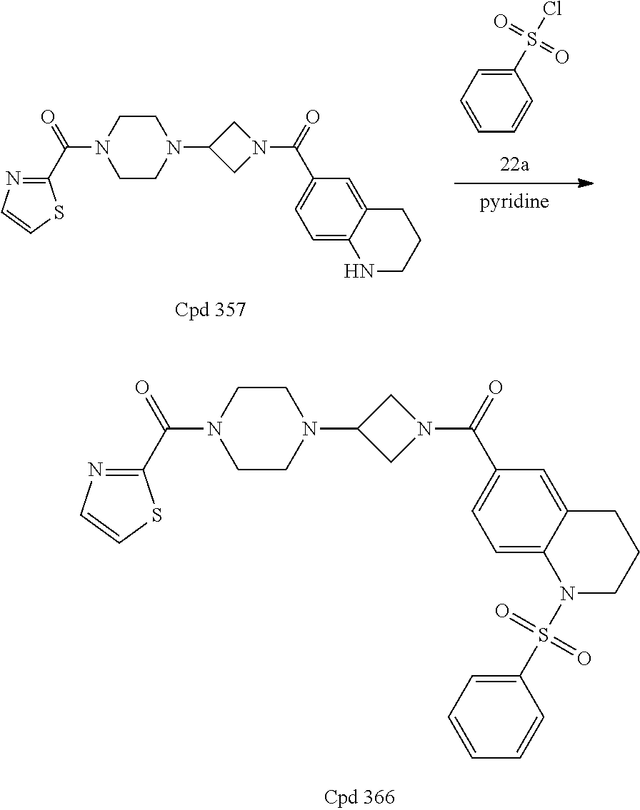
N1(C2CN(C(=O)C3=CC=C4C(=C3)CCCN4)C2)CCN(C(=O)C2=NC=CS2)CC1.C1(S(Cl)(=O)=O)=CC=CC=C1.N1(C2CN(C(=O)C3=CC=C4C(=C3)CCCN4S(C3=CC=CC=C3)(=O)=O)C2)CCN(C(=O)C2=NC=CS2)CC1
